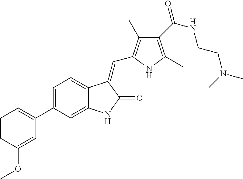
C1=C(C2=CC=CC(OC)=C2)C=C2C(=C1)C(=CC1=C(C)C(C(NCCN(C)C)=O)=C(C)N1)C(=O)N2
